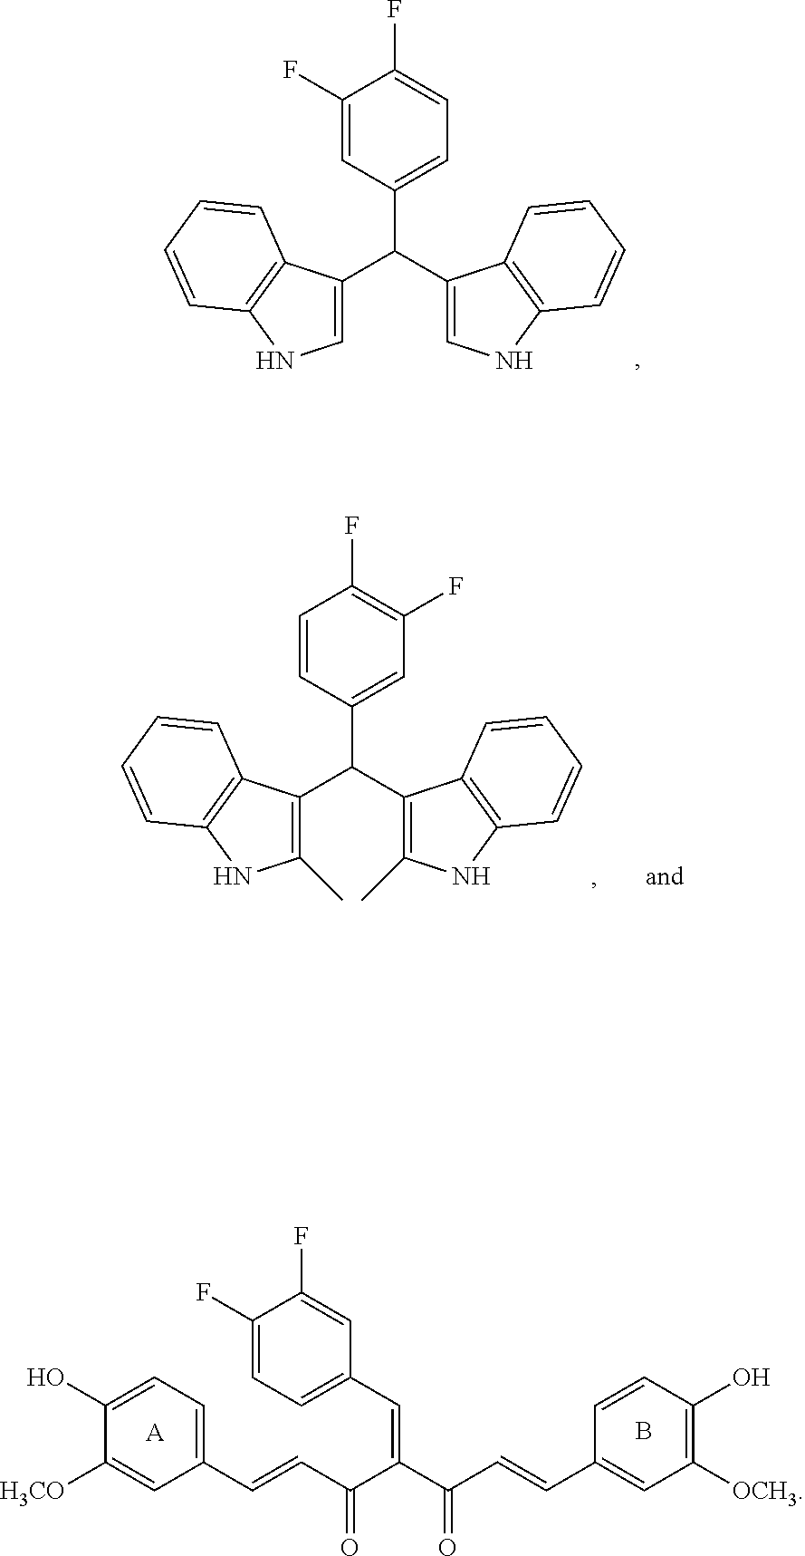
C1(O)=CC=C(C=CC(C(C(C=CC2=CC([OCH3])=C(O)C=C2)=O)=CC2=CC=C(F)C(F)=C2)=O)C=C1[H3CO].[A].B.C1(F)=CC=C(C(C2=CNC3=C2C=CC=C3)C2=CNC3=C2C=CC=C3)C=C1F.C1(F)=C(F)C=C(C(C2=C(C)NC3=C2C=CC=C3)C2=C(C)NC3=C2C=CC=C3)C=C1
